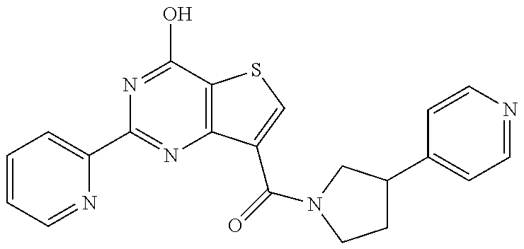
C1=CC=NC(C2=NC3=C(C(O)=N2)SC=C3C(=O)N2CC(C3=CC=NC=C3)CC2)=C1
